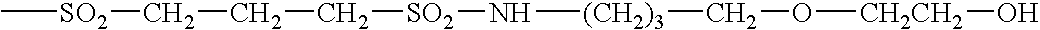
C[SO2]CCC[SO2]N[(CH2)3]CO[CH2CH2]O
